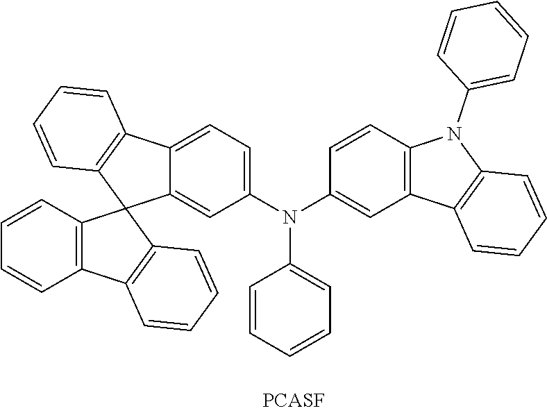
C12=CC(N(C3=CC4=C(C=C3)N(C3=CC=CC=C3)C3=C4C=CC=C3)C3=CC=CC=C3)=CC=C1C1=C(C23C2=C(C4=C3C=CC=C4)C=CC=C2)C=CC=C1
